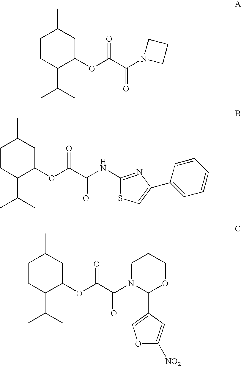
C1CC(C(C)C)C(OC(C(N2CCC2)=O)=O)CC1C.C1CC(C(C)C)C(OC(C(=O)NC2=NC(C3=CC=CC=C3)=CS2)=O)CC1C.C1CC(C(C)C)C(OC(C(=O)N2C(C3=COC([NO2])=C3)OCCC2)=O)CC1C
